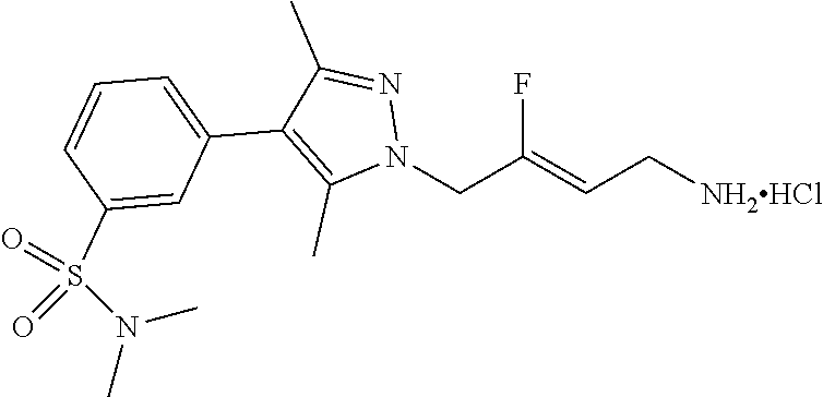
C1(C2=C(C)N(CC(=CC[NH2HCl])F)N=C2C)=CC=CC(S(N(C)C)(=O)=O)=C1
